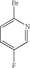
C1=NC(Br)=CC=C1F
